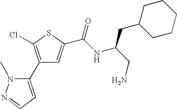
C1(C2=CC=NN2C)=C(Cl)SC(C(NC(CN)CC2CCCCC2)=O)=C1
